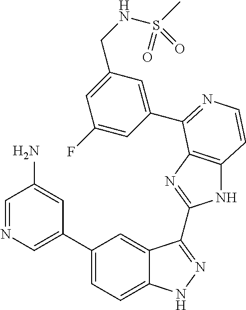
C1(C2=CN=CC(N)=C2)=CC=C2C(=C1)C(C1=NC3=C(N1)C=CN=C3C1=CC(CNS(C)(=O)=O)=CC(F)=C1)=NN2
